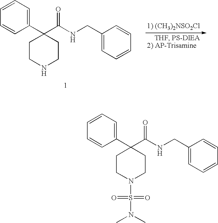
C1CN(S(N(C)C)(=O)=O)CCC1(C(NCC1=CC=CC=C1)=O)C1=CC=CC=C1.C1CNCCC1(C(NCC1=CC=CC=C1)=O)C1=CC=CC=C1
